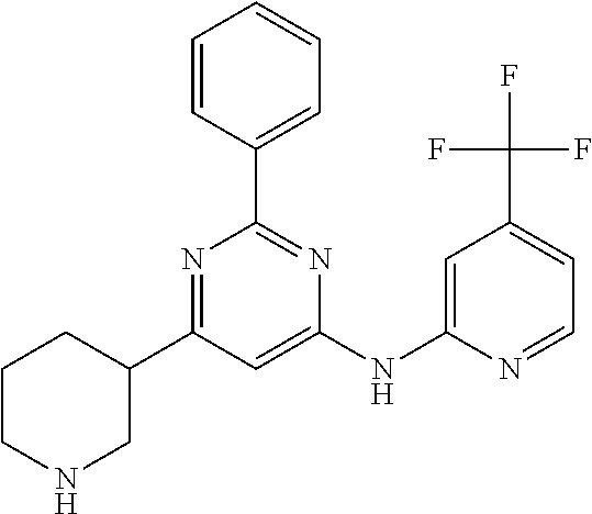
N1=C(C2CCCNC2)C=C(NC2=CC(C(F)(F)F)=CC=N2)N=C1C1=CC=CC=C1
